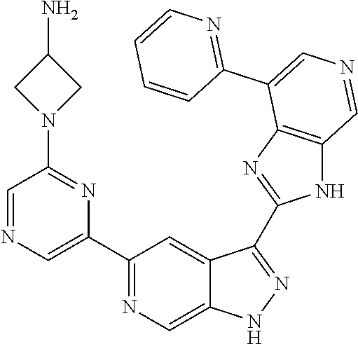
C1(C2=CN=CC(N3CC(N)C3)=N2)=NC=C2C(=C1)C(C1=NC3=C(N1)C=NC=C3C1=NC=CC=C1)=NN2
